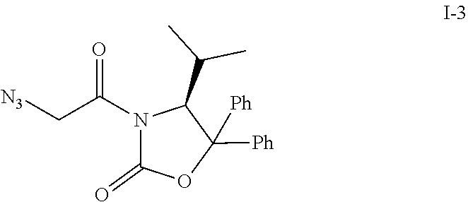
N1(C(C[N3])=O)C(=O)OC([Ph])([Ph])C1C(C)C
